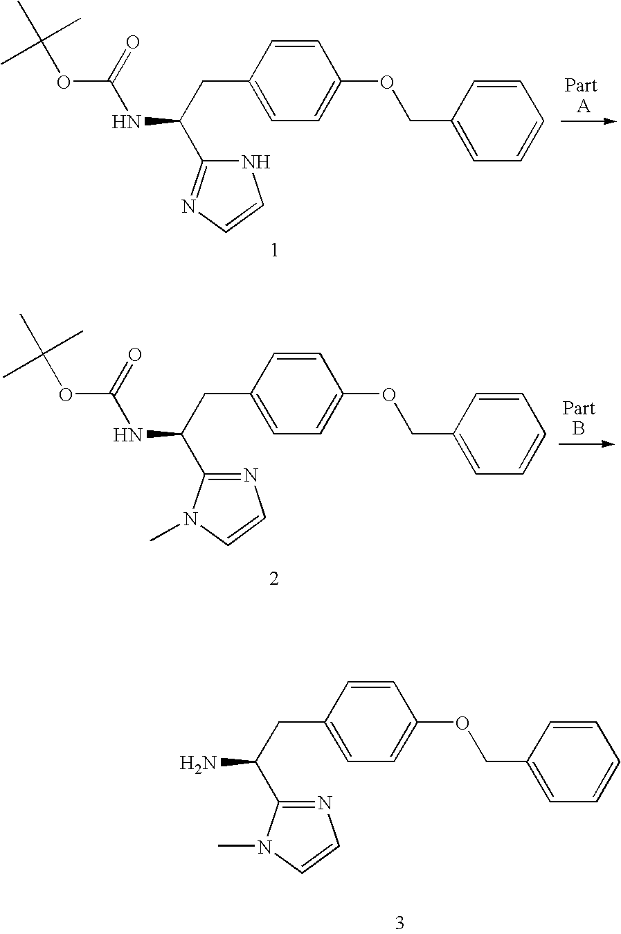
C1=C(CC(C2=NC=CN2)NC(=O)OC(C)(C)C)C=CC(OCC2=CC=CC=C2)=C1.C1=C(CC(C2=NC=CN2C)NC(=O)OC(C)(C)C)C=CC(OCC2=CC=CC=C2)=C1.C1=C(CC(C2=NC=CN2C)N)C=CC(OCC2=CC=CC=C2)=C1
